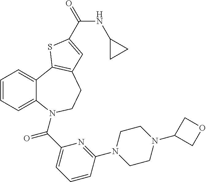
C1=CC=C2C(=C1)C1=C(CCN2C(C2=CC=CC(N3CCN(C4COC4)CC3)=N2)=O)C=C(C(=O)NC2CC2)S1
